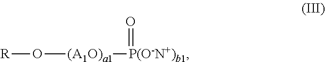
[R]O[(A1O)a1][P(O-N+)b1]=O
